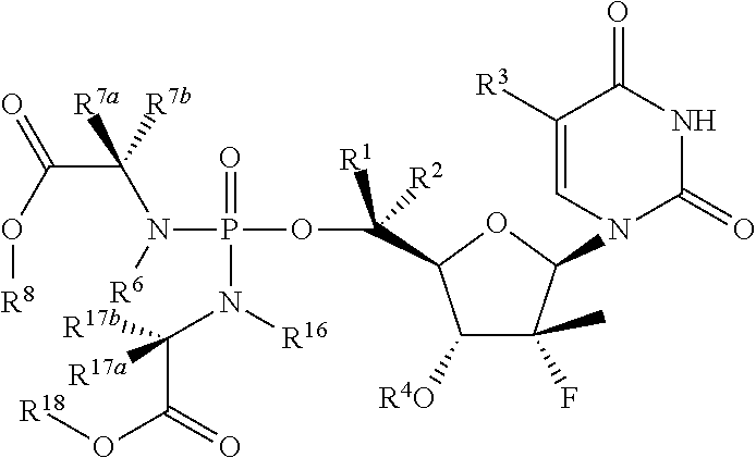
C1([R4O])C(F)(C)C(N2C(=O)NC(=O)C([R3])=C2)OC1C([R1])([R2])OP(N([R6])C(C(O[R8])=O)([R7a])[R7b])(=O)N([R16])C(C(=O)O[R18])([R17a])[R17b]
